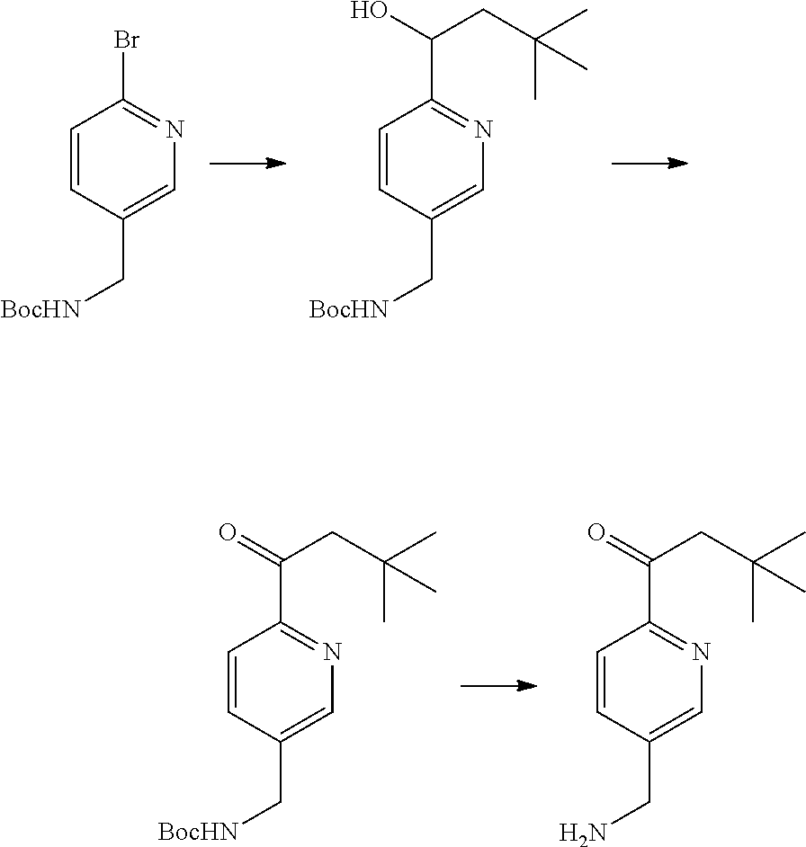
C1=CC(C[BocHN])=CN=C1Br.C1=CC(C[BocHN])=CN=C1C(O)CC(C)(C)C.C1=CC(C[BocHN])=CN=C1C(=O)CC(C)(C)C.C1=CC(CN)=CN=C1C(=O)CC(C)(C)C
